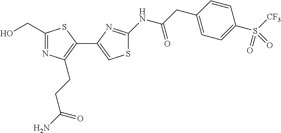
C1(CO)=NC(CCC(=O)N)=C(C2=CSC(NC(CC3=CC=C(S(=O)([CF3])=O)C=C3)=O)=N2)S1
